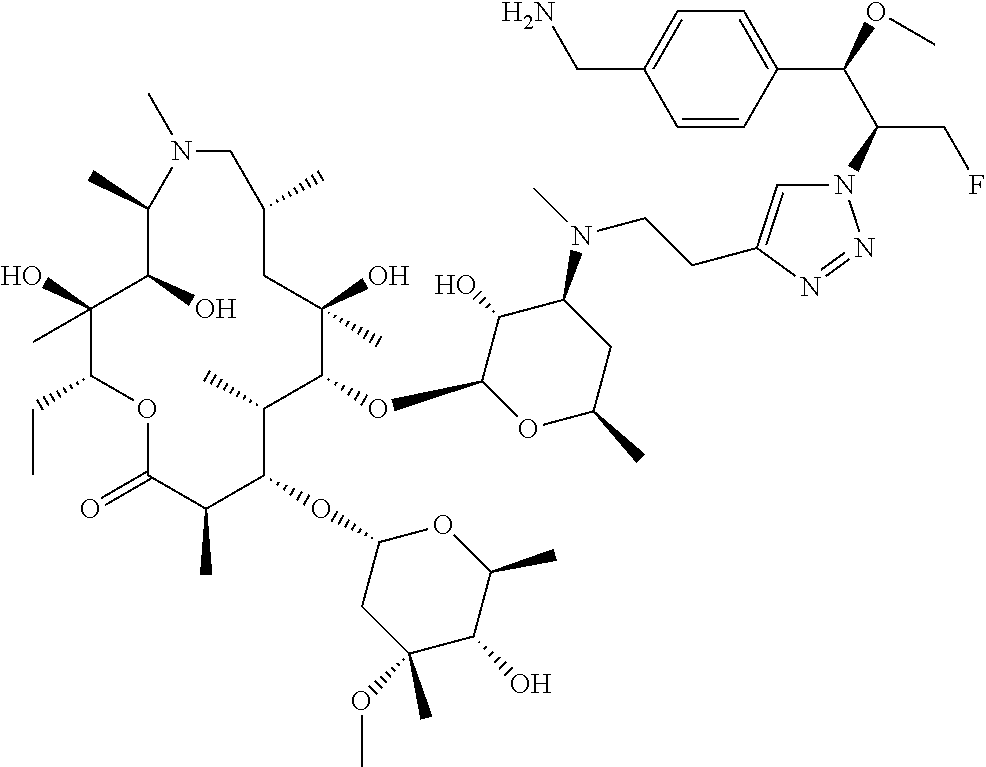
C1(O)(C)C(CC)OC(=O)C(C)C(OC2CC(OC)(C)C(O)C(C)O2)C(C)C(OC2OC(C)CC(N(C)CCC3=CN(C(C(OC)C4=CC=C(CN)C=C4)CF)N=N3)C2O)C(O)(C)CC(C)CN(C)C(C)C1O
